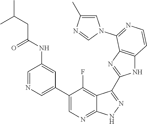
C1=NC=C(C2=CN=C3C(=C2F)C(C2=NC4=C(N2)C=CN=C4N2C=C(C)N=C2)=N[N H]3)C=C1NC(CC(C)C)=O
